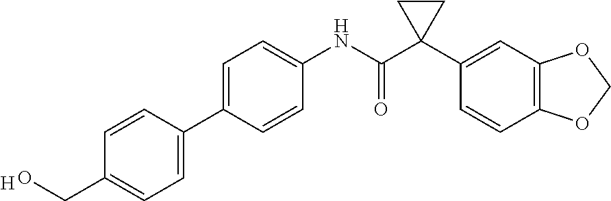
C1=CC(C2=CC=C(CO)C=C2)=CC=C1NC(C1(C2=CC3=C(C=C2)OCO3)CC1)=O.[H]
